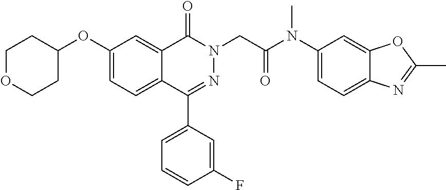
C1(OC2CCOCC2)=CC=C2C(=C1)C(=O)N(CC(N(C1=CC=C3C(=C1)OC(C)=N3)C)=O)N=C2C1=CC=CC(F)=C1
